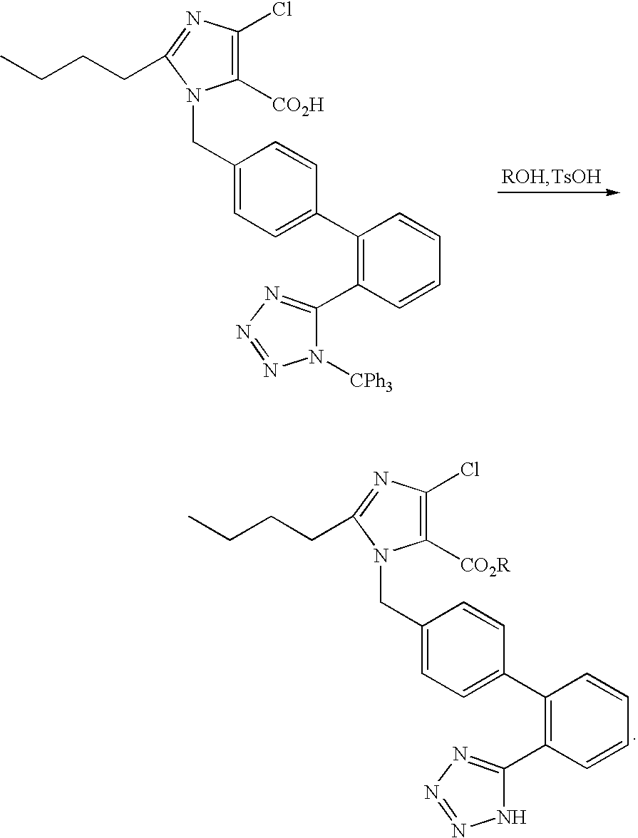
C1([CO2H])=C(Cl)N=C(CCCC)N1CC1=CC=C(C2=C(C3=NN=NN3[CPh3])C=CC=C2)C=C1.C1([CO2R])=C(Cl)N=C(CCCC)N1CC1=CC=C(C2=C(C3=NN=NN3)C=CC=C2)C=C1
